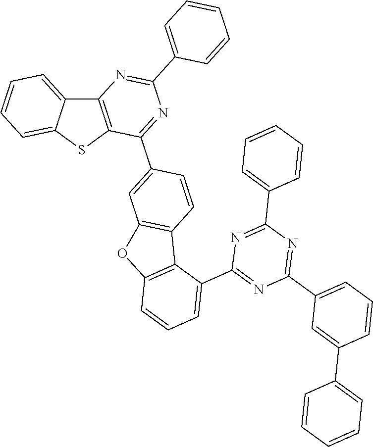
C12=C(SC3=CC=CC=C13)C(C1=CC3=C(C=C1)C1=C(O3)C=CC=C1C1=NC(C3=CC=CC(C4=CC=CC=C4)=C3)=NC(C3=CC=CC=C3)=N1)=NC(C1=CC=CC=C1)=N2
